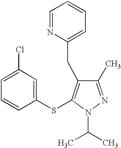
C1(C)=NN(C(C)C)C(SC2=CC(Cl)=CC=C2)=C1CC1=CC=CC=N1
